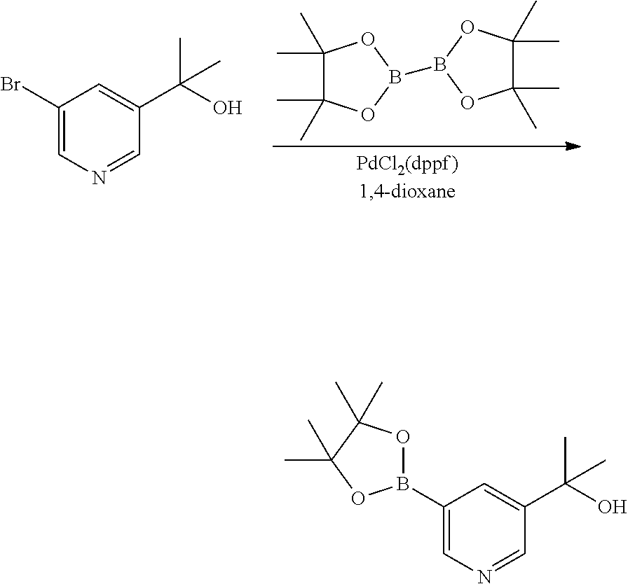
C1(C)(C)C(C)(C)OB(B2OC(C)(C)C(C)(C)O2)O1.C1(Br)=CN=CC(C(C)(O)C)=C1.C1(B2OC(C)(C)C(C)(C)O2)=CN=CC(C(C)(O)C)=C1
